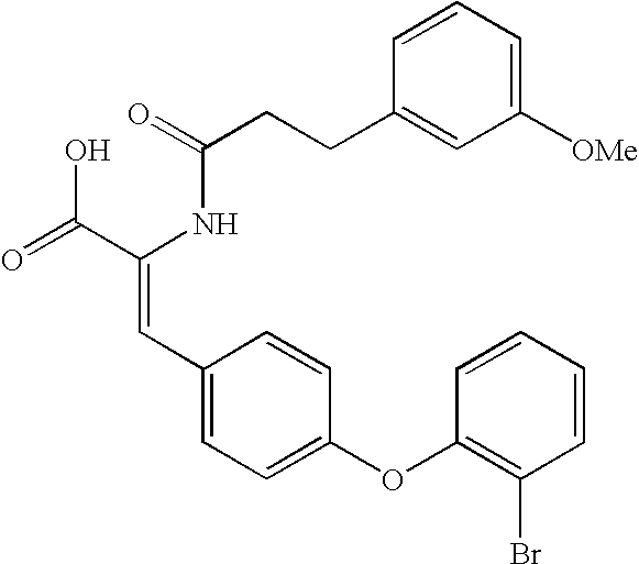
C(=O)(NC(C(=O)O)=CC1=CC=C(OC2=C(Br)C=CC=C2)C=C1)CCC1=CC([OMe])=CC=C1
